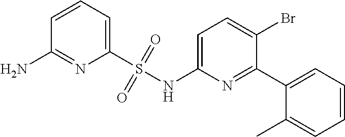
C1=CC=C(S(NC2=CC=C(Br)C(C3=CC=CC=C3C)=N2)(=O)=O)N=C1N
